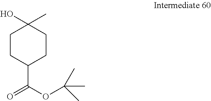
C1CC(C(OC(C)(C)C)=O)CCC1(C)O
